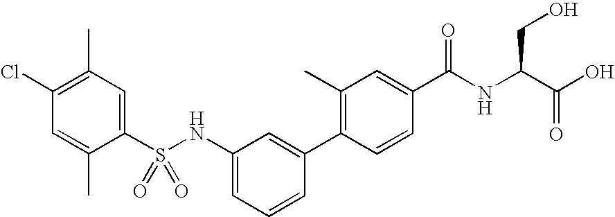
C1(Cl)=C(C)C=C(S(NC2=CC=CC(C3=C(C)C=C(C(NC(C(O)=O)CO)=O)C=C3)=C2)(=O)=O)C(C)=C1
